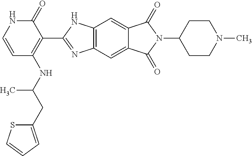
C1=CC(NC(CC2=CC=CS2)C)=C(C2=NC3=C(N2)C=C2C(=C3)C(=O)N(C3CCN(C)CC3)C2=O)C(=O)N1
